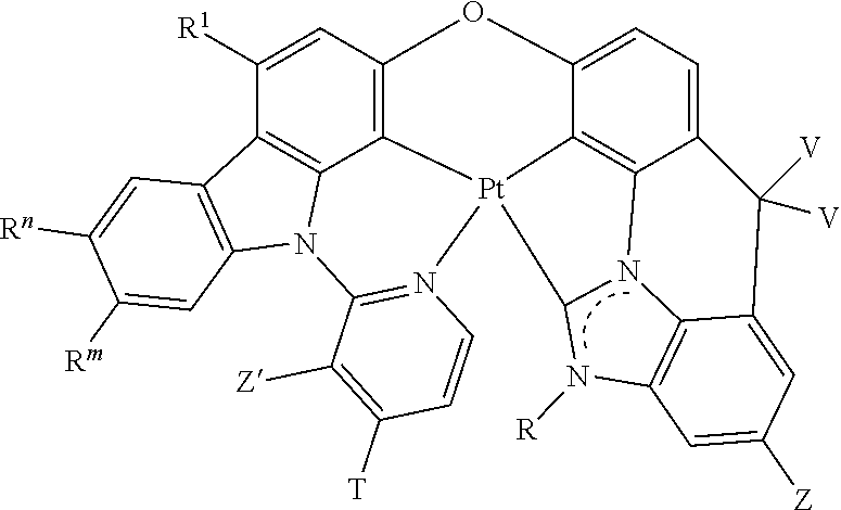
C1([R1])=CC2=C3C4=C1C1=C(N4C4=N(C=CC([T])=C4[Z])[Pt]34C3=C5C(=CC=C3O2)C([V])([V])C2=CC([Z])=CC3=C2N5C4N3[R])C=C([Rm])C([Rn])=C1
